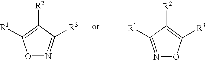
O1N=C([R3])C([R2])=C1[R1].N1=C([R1])C([R2])=C([R3])O1
